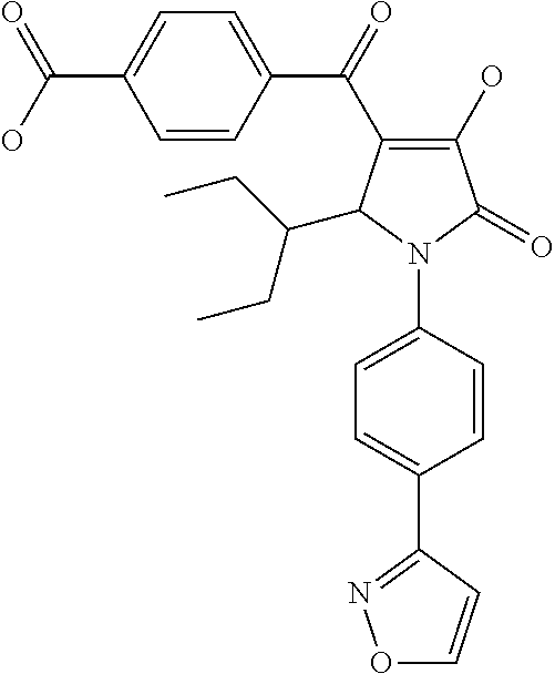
C1(O)=C(C(C2=CC=C(C(O)=O)C=C2)=O)C(C(CC)CC)N(C2=CC=C(C3=NOC=C3)C=C2)C1=O
